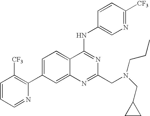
C1=CC=NC(C2=CC=C3C(=C2)N=C(CN(CC2CC2)CCC)N=C3NC2=CN=C([CF3])C=C2)=C1[CF3]
